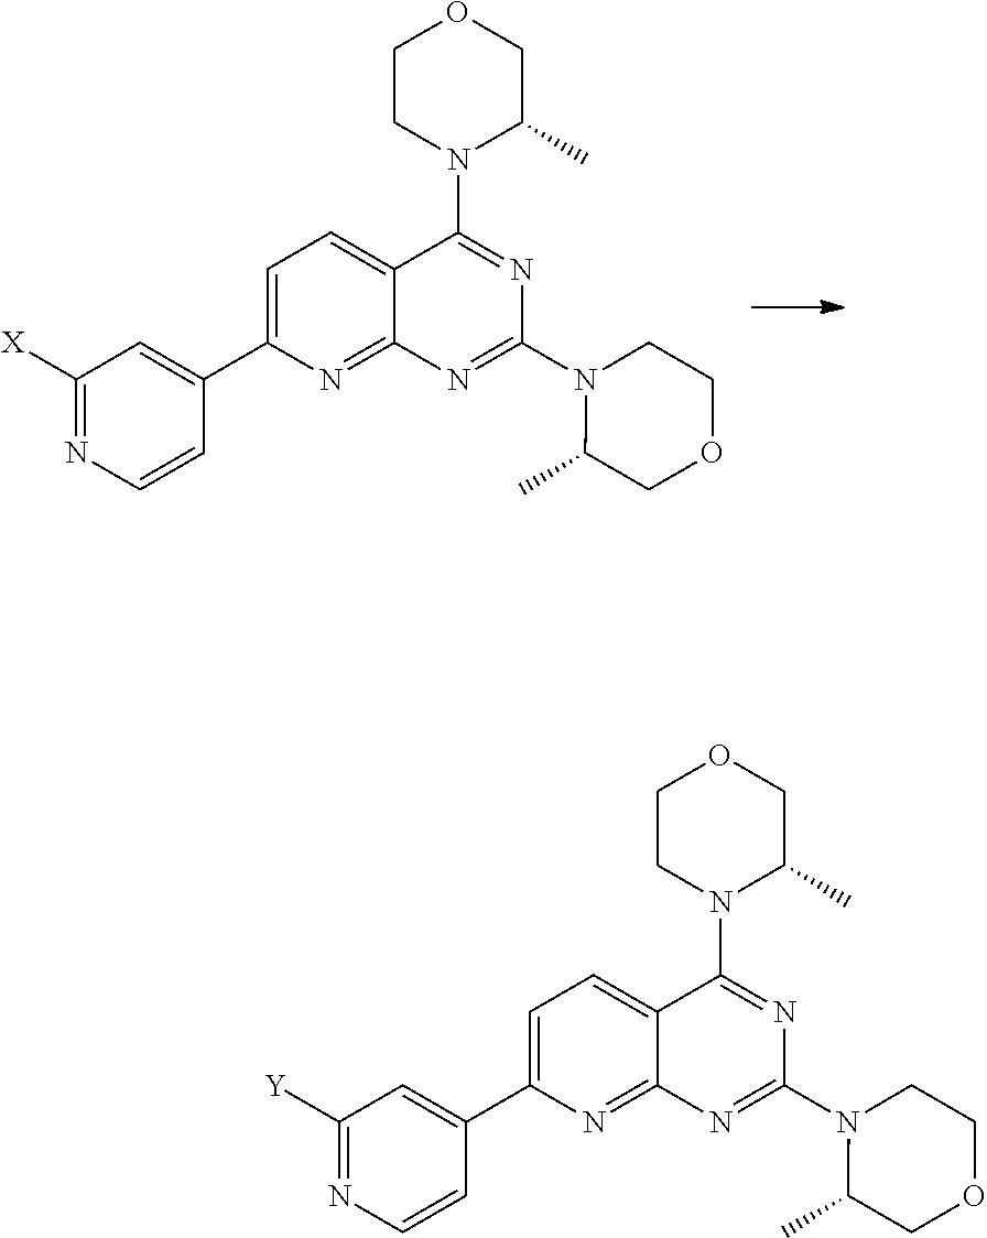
C1=C(C2=CC([X])=NC=C2)N=C2C(=C1)C(N1C(C)COCC1)=NC(N1C(C)COCC1)=N2.C1=C(C2=CC([Y])=NC=C2)N=C2C(=C1)C(N1C(C)COCC1)=NC(N1C(C)COCC1)=N2
